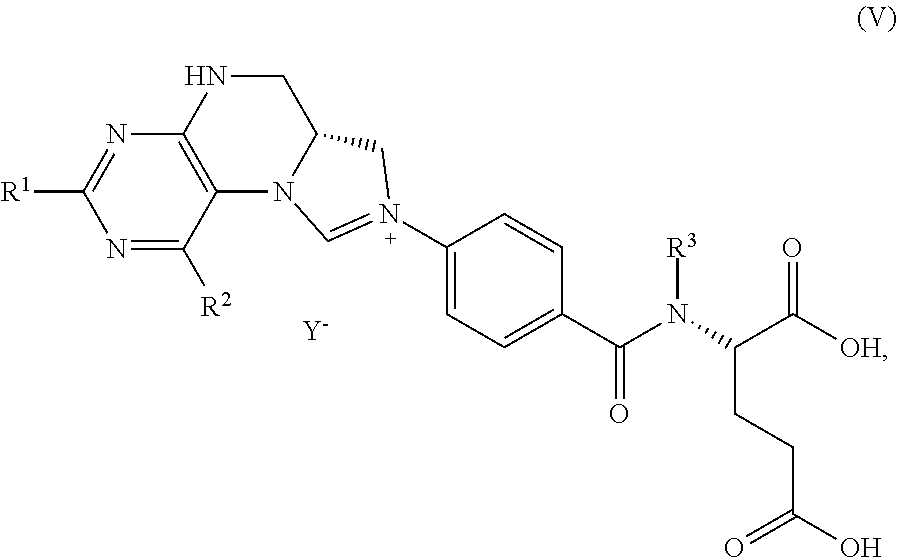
N1=C([R2])C2=C(N=C1[R1])NCC1N2C=N(C2=CC=C(C(N(C(C([OH])=O)CCC(O)=O)[R3])=O)C=C2)C1.[Y]
